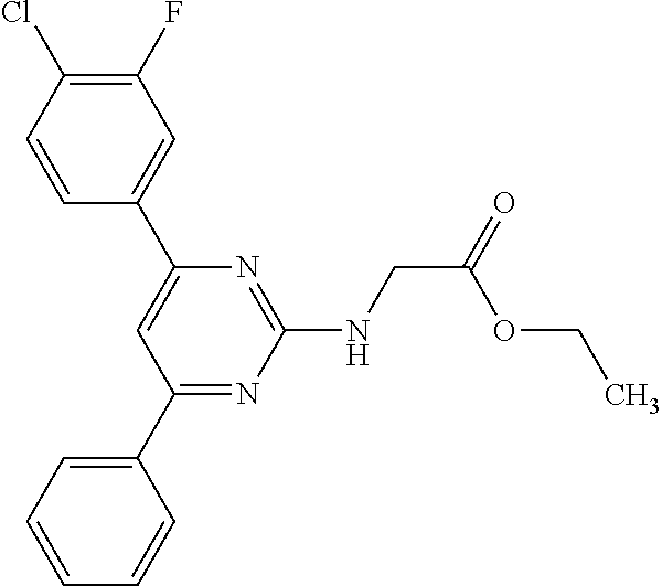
C1(Cl)=C(F)C=C(C2=CC(C3=CC=CC=C3)=NC(NCC(OCC)=O)=N2)C=C1
